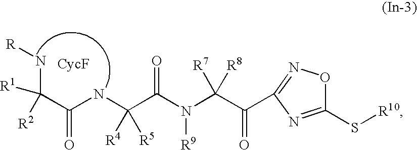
C1(S[R10])=NC(C(C(N(C(=O)C(NC(C(N[R])([R1])[R2])=O)([R4])[R5])[R9])([R8])[R7])=O)=NO1
